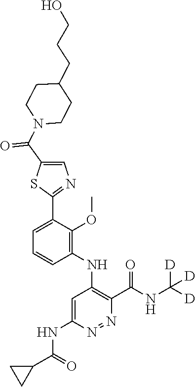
C1=C(C2=NC=C(C(N3CCC(CCCO)CC3)=O)S2)C(OC)=C(NC2=C(C(NC([D])([D])[D])=O)N=NC(NC(C3CC3)=O)=C2)C=C1
